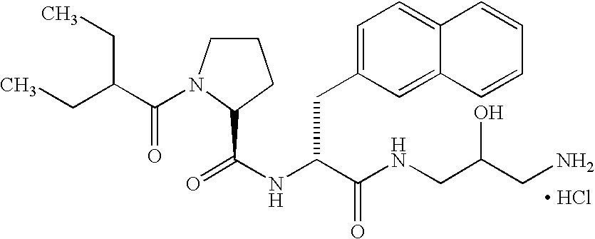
C1CN(C(C(CC)CC)=O)C(C(NC(C(NCC(CN)O)=O)CC2=CC=C3C(=C2)C=CC=C3)=O)C1.[ HCl]
